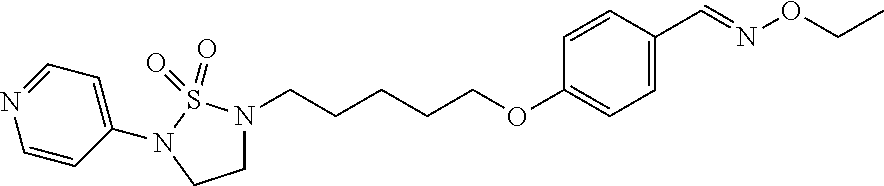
C(CCCCOC1=CC=C(C=NOCC)C=C1)N1CCN(C2=CC=NC=C2)S1(=O)=O
